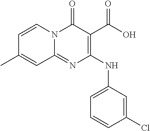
C1=CN2C(=NC(NC3=CC=CC(Cl)=C3)=C(C(=O)O)C2=O)C=C1C
